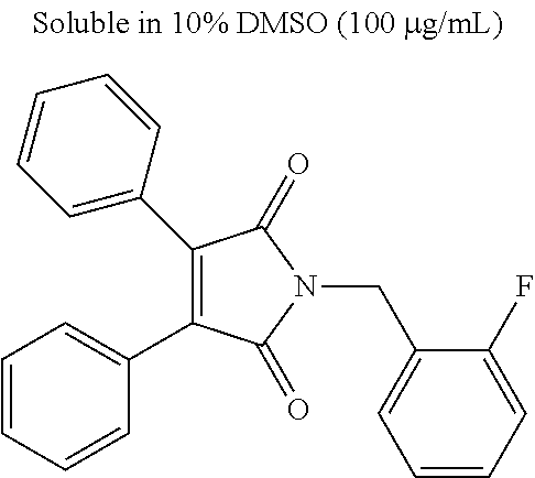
C1(C2=CC=CC=C2)=C(C2=CC=CC=C2)C(=O)N(CC2=CC=CC=C2F)C1=O
